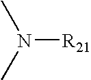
N([R21])(C)C
